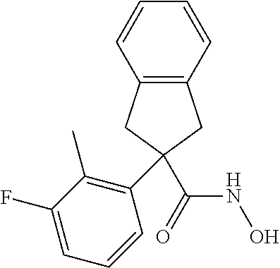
C12=C(CC(C(NO)=O)(C3=C(C)C(F)=CC=C3)C1)C=CC=C2
